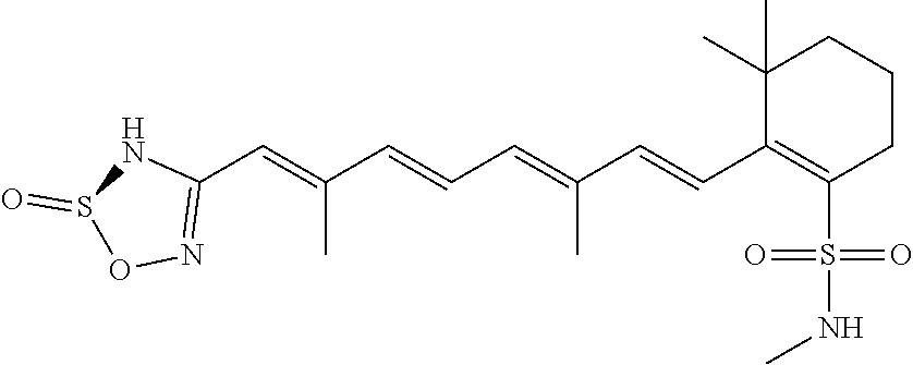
C1(C)(C)C(C=CC(=CC=CC(=CC2=NOS(=O)N2)C)C)=C(S(=O)(=O)NC)CCC1
